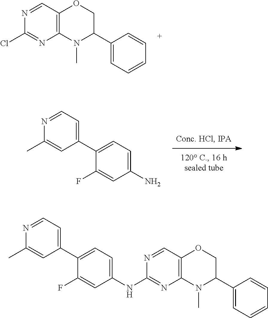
C1(Cl)=NC2=C(OCC(C3=CC=CC=C3)N2C)C=N1.C1(C)=CC(C2=CC=C(N)C=C2F)=CC=N1.C1(NC2=CC=C(C3=CC=NC(C)=C3)C(F)=C2)=NC2=C(OCC(C3=CC=CC=C3)N2C)C=N1
